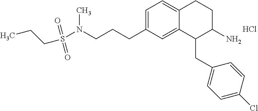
Cl.C1=C(CCCN(S(CCC)(=O)=O)C)C=C2C(=C1)CCC(N)C2CC1=CC=C(Cl)C=C1
